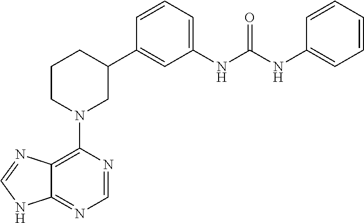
C1(N2CC(C3=CC(NC(NC4=CC=CC=C4)=O)=CC=C3)CCC2)=C2C(=NC=N1)NC=N2
